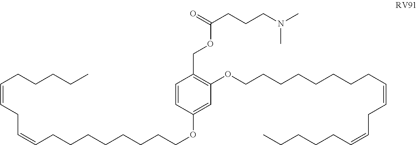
C1=CC(OCCCCCCCCC=CCC=CCCCCC)=CC(OCCCCCCCCC=CCC=CCCCCC)=C1COC(CCCN(C)C)=O
